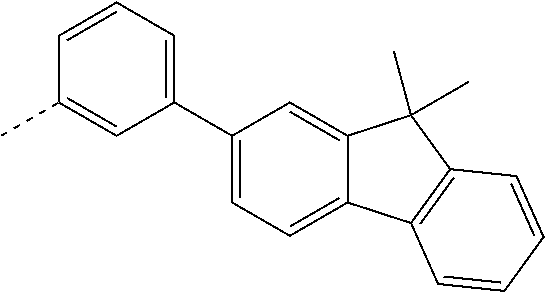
C1(C2=CC=CC(C)=C2)=CC=C2C(=C1)C(C)(C)C1=C2C=CC=C1
